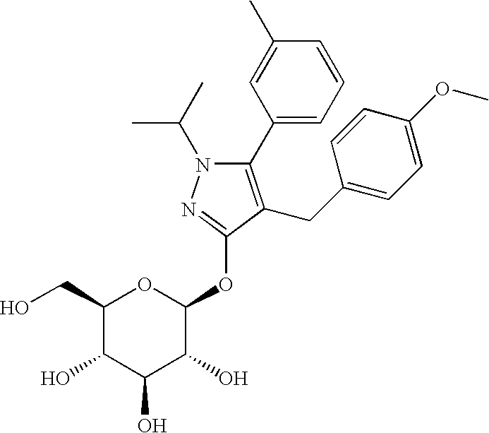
N1(C(C)C)C(C2=CC=CC(C)=C2)=C(CC2=CC=C(OC)C=C2)C(OC2OC(CO)C(O)C(O)C2O)=N1
